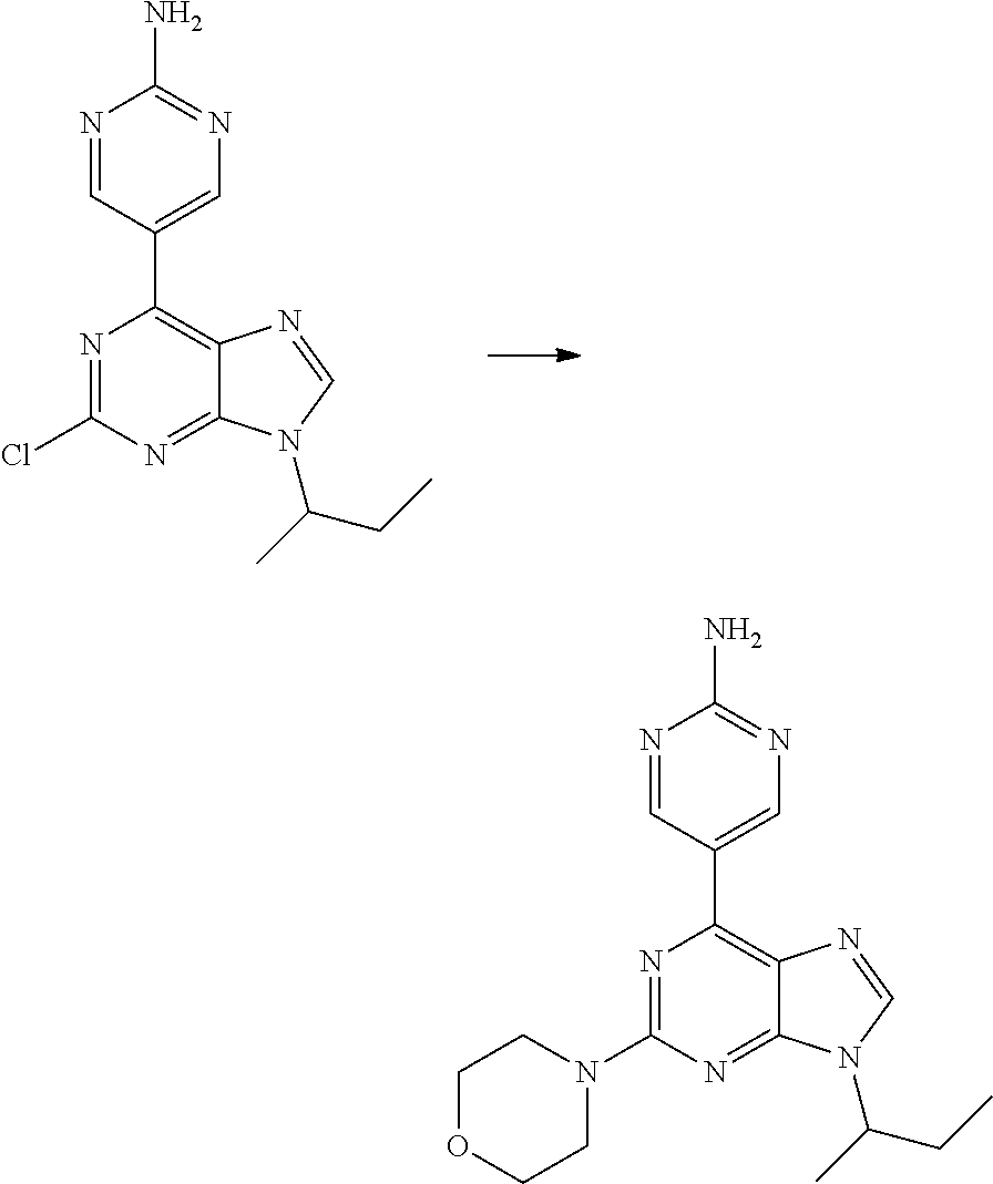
N1=C(Cl)N=C2C(=C1C1=CN=C(N)N=C1)N=CN2C(CC)C.N1=C(N2CCOCC2)N=C2C(=C1C1=CN=C(N)N=C1)N=CN2C(CC)C
